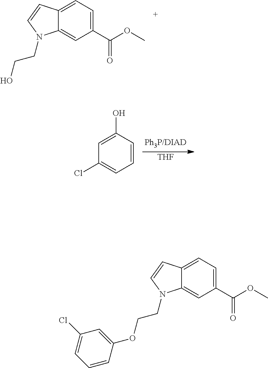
C12=CC=C(C(OC)=O)C=C1N(CCO)C=C2.[THF].C1=CC(O)=CC(Cl)=C1.C12=CC=C(C(OC)=O)C=C1N(CCOC1=CC(Cl)=CC=C1)C=C2
